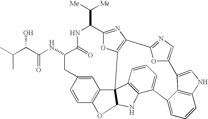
C1=C2C=CC3=C1C14C5=C(NC1O3)C(=CC=C5)C1=CC=CC3=C1C(=CN3)C1=CN=C(C3=C4OC(=N3)C(C([Me])[Me])NC(=O)C(NC(C(C(C)C)O)=O)C2)O1
